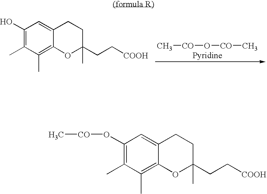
C[CO]O[CO]C.C1(O)=C(C)C(C)=C2C(=C1)CCC(C)(CC[COOH])O2.C1(O[CO]C)=C(C)C(C)=C2C(=C1)CCC(C)(CC[COOH])O2
